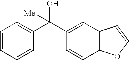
C1=CC=CC(C(C2=CC3=C(C=C2)OC=C3)(O)[Me])=C1
